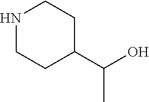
N1CCC(C(O)C)CC1
